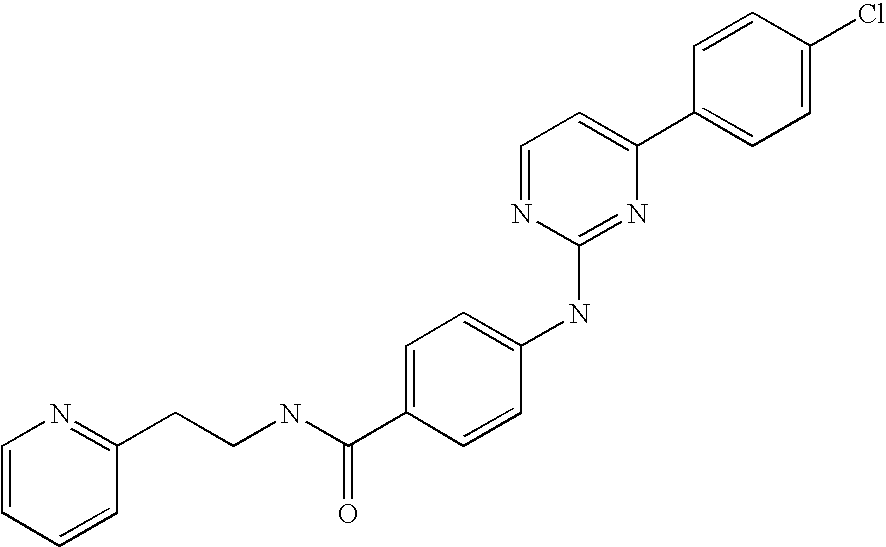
C1=CC(C2=CC=NC(NC3=CC=C(C(NCCC4=NC=CC=C4)=O)C=C3)=N2)=CC=C1Cl
